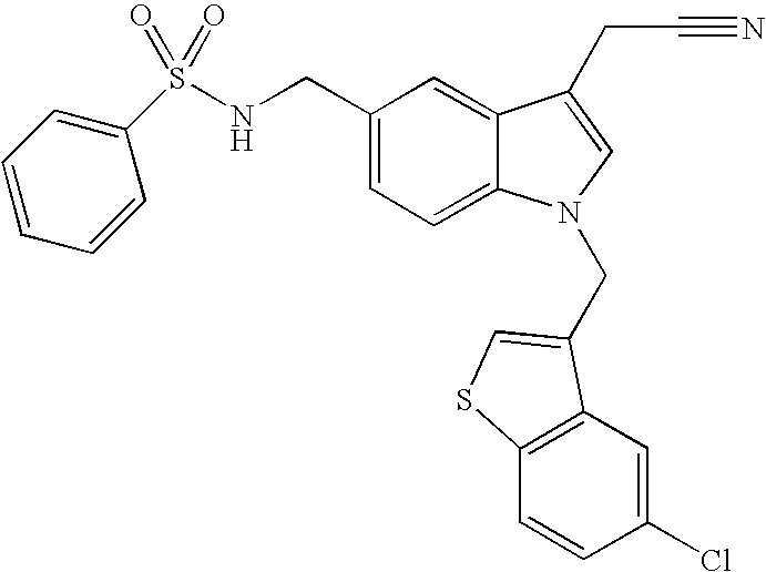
C1(S(NCC2=CC=C3C(=C2)C(CC#N)=CN3CC2=CSC3=C2C=C(Cl)C=C3)(=O)=O)=CC=CC=C1
